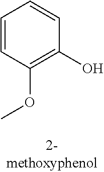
C1=CC(OC)=C(O)C=C1
